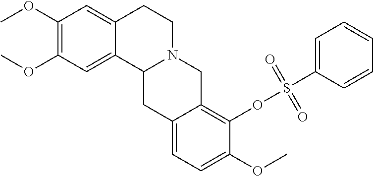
C1(OC)=C(OC)C=C2C(=C1)CCN1C2CC2=CC=C(OC)C(OS(C3=CC=CC=C3)(=O)=O)=C2C1
